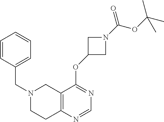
C1=CC(CN2CCC3=C(C2)C(OC2CN(C(=O)OC(C)(C)C)C2)=NC=N3)=CC=C1
